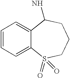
C1=CC=C2C(=C1)C(N)CCCS2(=O)=O
